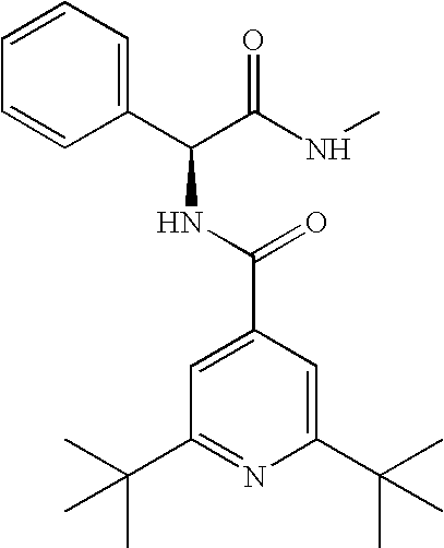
C1(C(C(NC)=O)NC(C2=CC(C(C)(C)C)=NC(C(C)(C)C)=C2)=O)=CC=CC=C1
